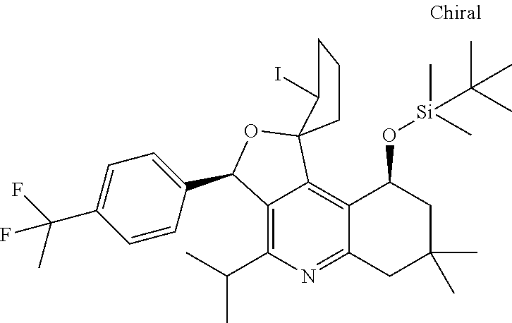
C1CC2(C(I)C1)C1=C3C(=NC(C(C)C)=C1C(C1=CC=C(C(F)(C)F)C=C1)O2)CC(C)(C)CC3O[Si](C)(C)C(C)(C)C
